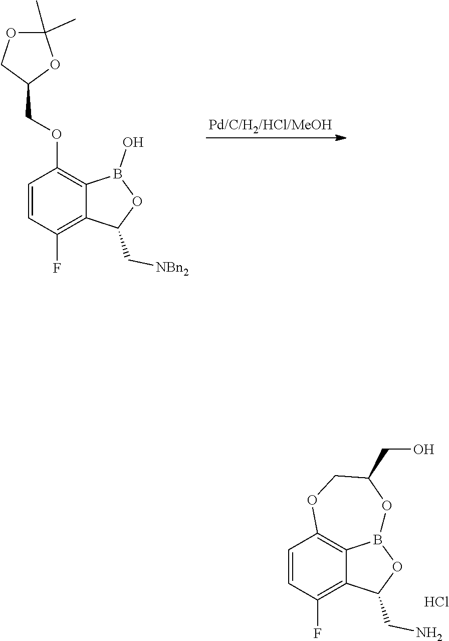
C1(C)(C)OC(COC2=C3C(=C(F)C=C2)C(C[NBn2])OB3O)CO1.C12=C3C(=C(F)C=C1)C(CN)OB3OC(CO)CO2.Cl
